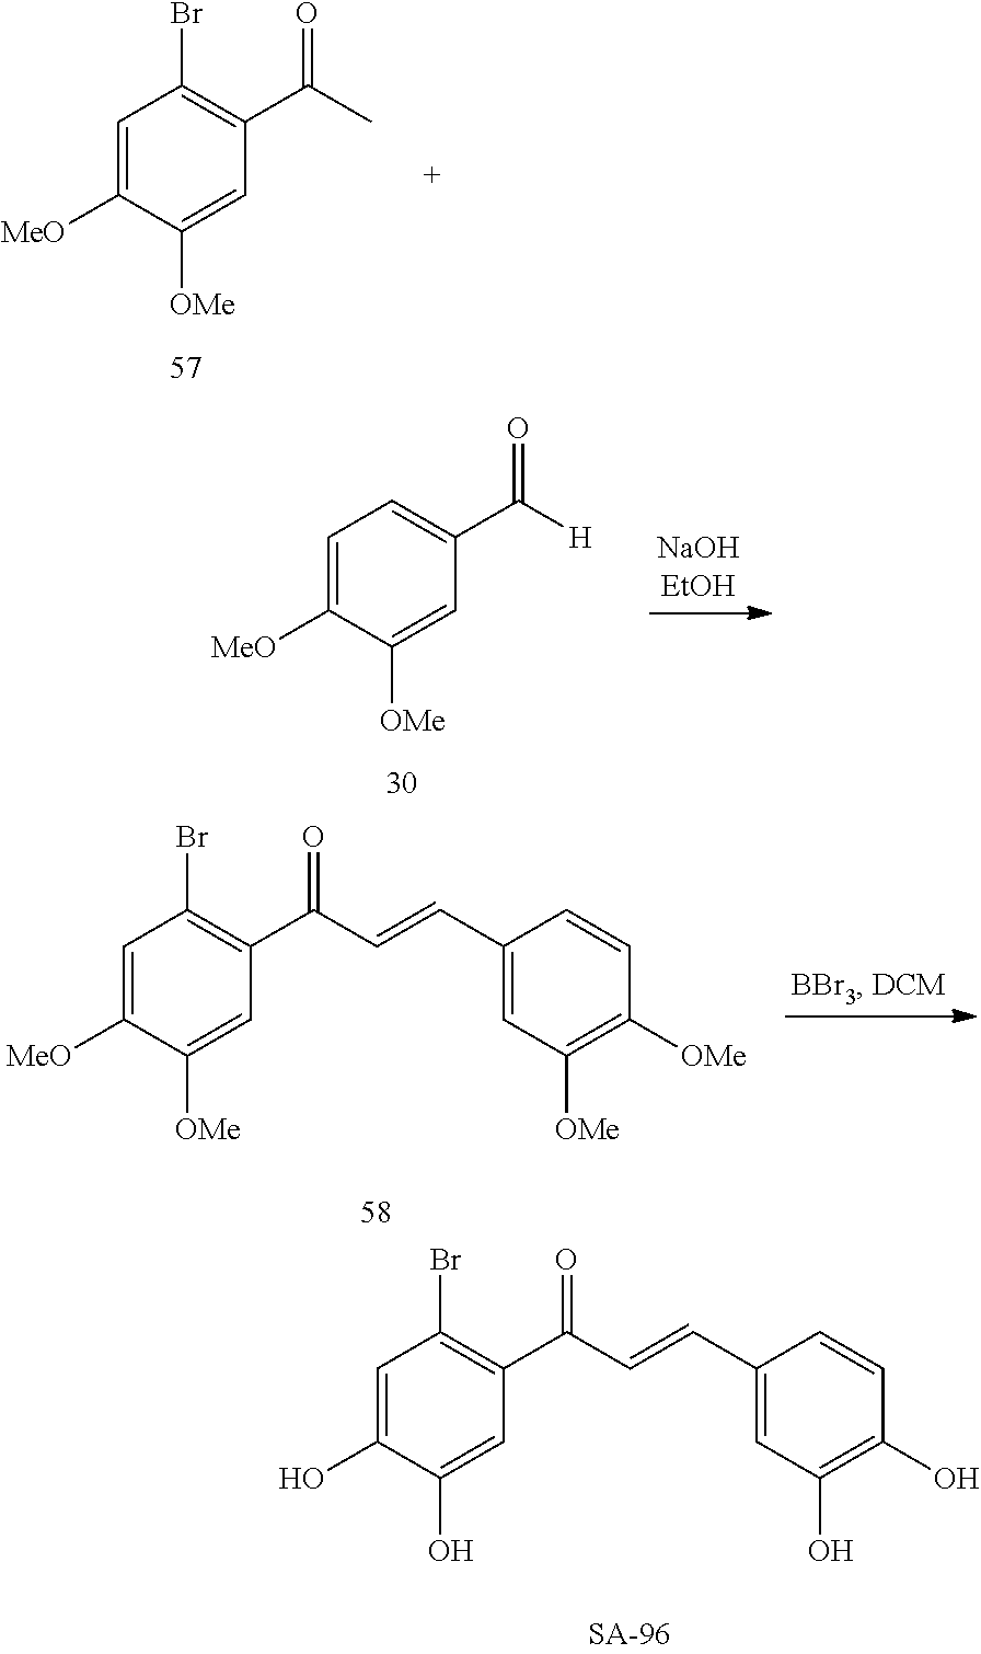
C1=C(O)C(O)=CC(C(C=CC2=CC(O)=C(O)C=C2)=O)=C1Br.C1=C([MeO])C([OMe])=CC(C(C)=O)=C1Br.C1=C([MeO])C([OMe])=CC(C([H])=O)=C1.C1=C([MeO])C([OMe])=CC(C(C=CC2=CC([OMe])=C([OMe])C=C2)=O)=C1Br
